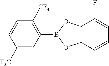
C1([F3C])=CC(B2OC3=C(O2)C(F)=CC=C3)=C([CF3])C=C1
